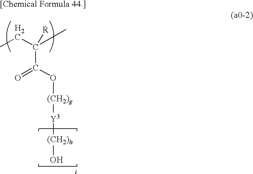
C([R])(C(=O)O[(CH2)g][Y3][(CH2)h]O)(CC)C
